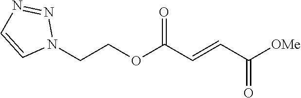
[OMe]C(C=CC(OCCN1N=NC=C1)=O)=O
